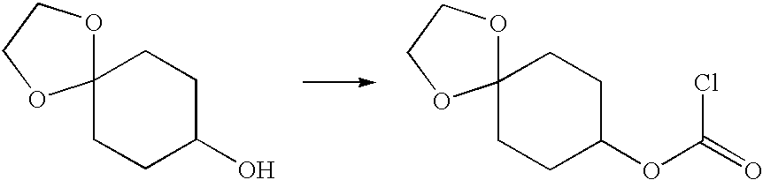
C12(CCC(O)CC1)OCCO2.C12(CCC(OC(=O)Cl)CC1)OCCO2
